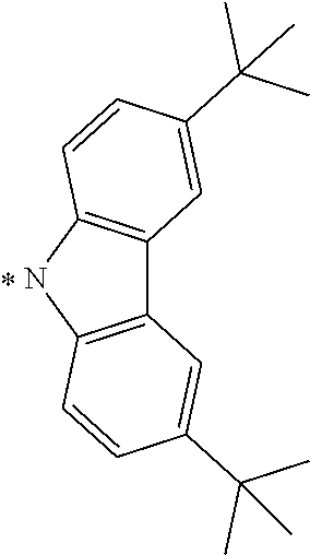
C12=C(NC3=C1C=C(C(C)(C)C)C=C3)C=CC(C(C)(C)C)=C2.*
